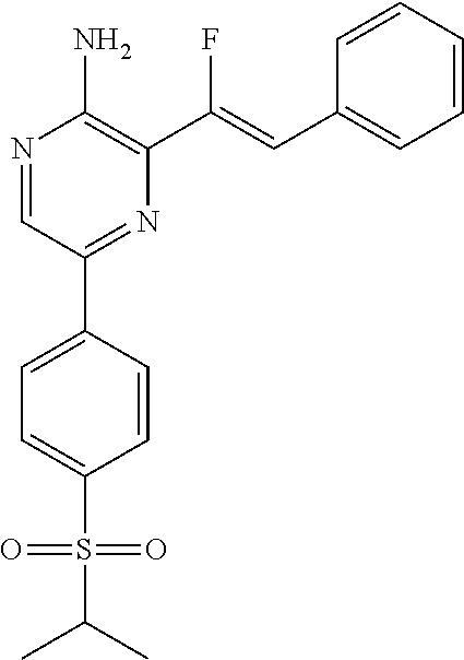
N1=CC(C2=CC=C(S(C(C)C)(=O)=O)C=C2)=NC(C(=CC2=CC=CC=C2)F)=C1N
